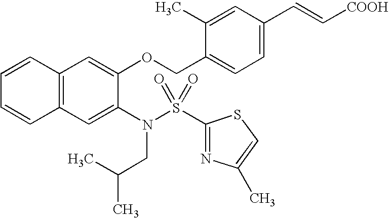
C12=C(C=C(N(S(C3=NC(C)=CS3)(=O)=O)CC(C)C)C(OCC3=CC=C(C=C[COOH])C=C3C)=C1)C=CC=C2
